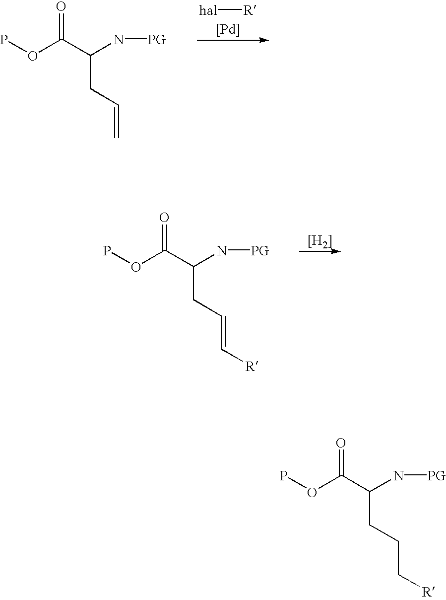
POC(C(N[PG])CCC[R])=O.POC(C(N[PG])CC=C)=O.[hal][R].[Pd].POC(C(N[PG])CC=C[R])=O.[[H2]]
